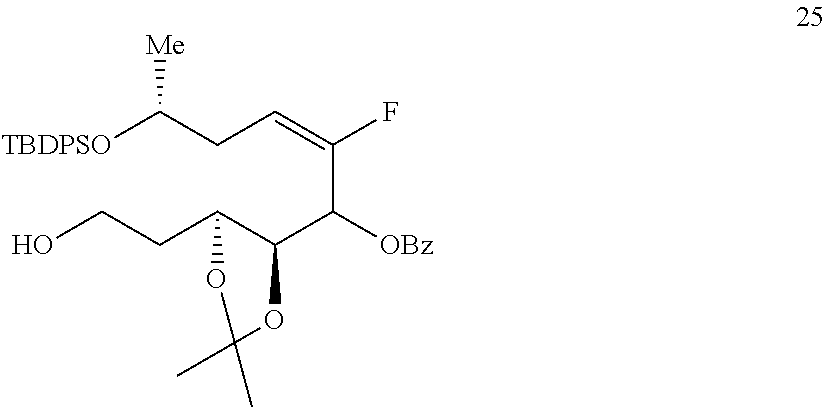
[TBDPSO]C(CC=C(F)C([OBz])C1C(CCO)OC(C)(C)O1)[Me]
